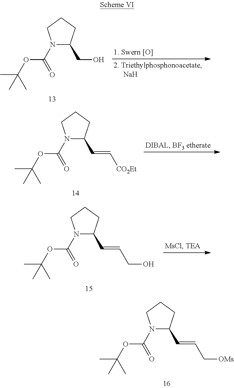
N1(C(=O)OC(C)(C)C)C(C=CC[OMs])CCC1.N1(C(=O)OC(C)(C)C)C(CO)CCC1.N1(C(=O)OC(C)(C)C)C(C=C[CO2Et])CCC1.N1(C(=O)OC(C)(C)C)C(C=CCO)CCC1
